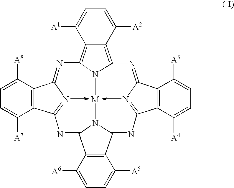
C12=C(C3=N4->[M]56-N7=C(C8=C(C7=NC7=C9C(=C(N75)N=C14)C([A1])=CC=C9[A2])C([A3])=CC=C8[A4])N=C1C4=C(C(=N3)N16)C([A6])=CC=C4[A5])C([A7])=CC=C2[A8]
